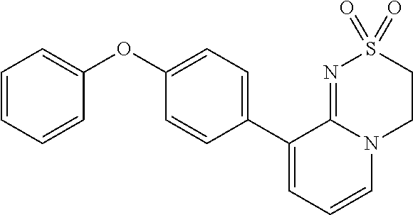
C1(C2=CC=C(OC3=CC=CC=C3)C=C2)=CC=CN2C1=NS(=O)(=O)CC2
